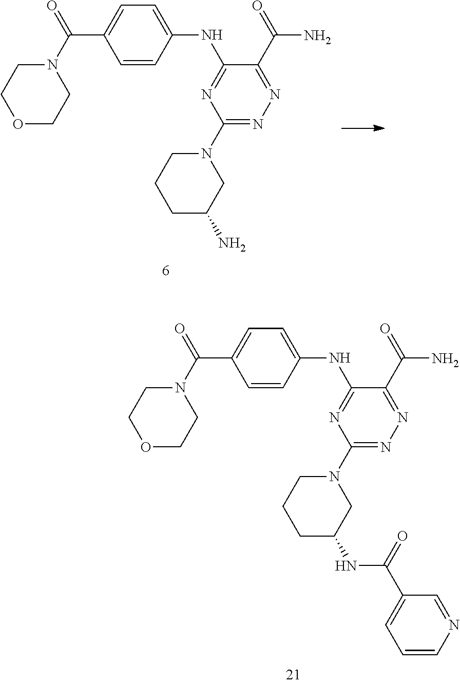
C1=C(C(N2CCOCC2)=O)C=CC(NC2=NC(N3CCCC(N)C3)=NN=C2C(N)=O)=C1.C1=C(C(=O)N2CCOCC2)C=CC(NC2=NC(N3CCCC(NC(C4=CC=CN=C4)=O)C3)=NN=C2C(=O)N)=C1
